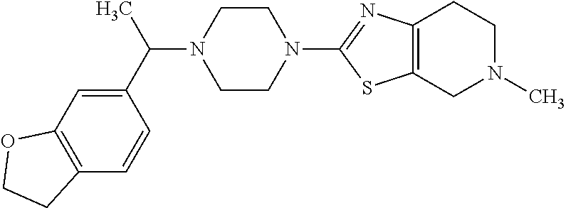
C1CN(C2=NC3=C(S2)CN(C)CC3)CCN1C(C1=CC2=C(C=C1)CCO2)C
